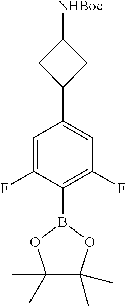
C1(F)=C(B2OC(C)(C)C(C)(C)O2)C(F)=CC(C2CC([NHBoc])C2)=C1
